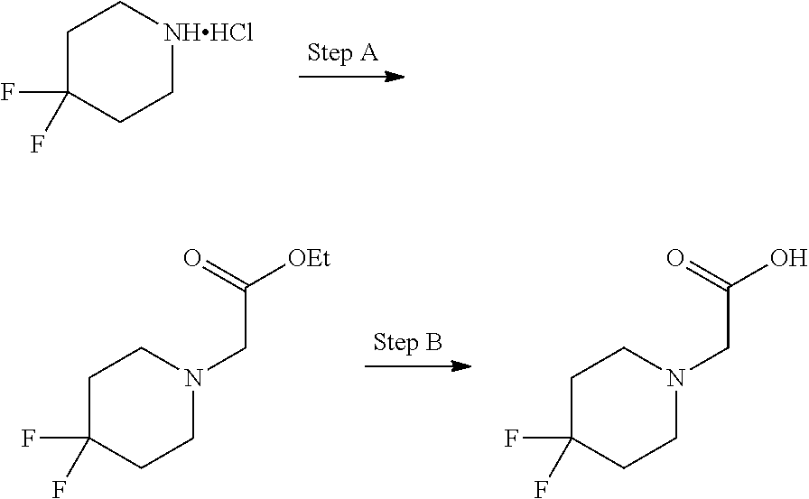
C1C(F)(F)CC[NHHCl]C1.C1C(F)(F)CCN(CC([OEt])=O)C1.C1C(F)(F)CCN(CC(O)=O)C1
